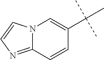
C12=NC=CN1C=C(C(C)(C)C)C=C2
